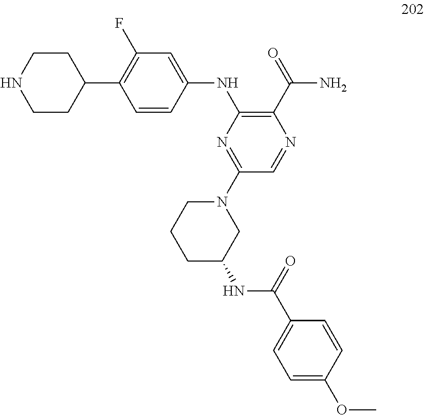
N(C1=C(C(=O)N)N=CC(N2CCCC(NC(C3=CC=C(OC)C=C3)=O)C2)=N1)C1=CC(F)=C(C2CCNCC2)C=C1
